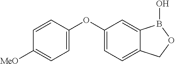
C1=C(OC2=CC=C3C(=C2)B(O)OC3)C=CC([MeO])=C1
